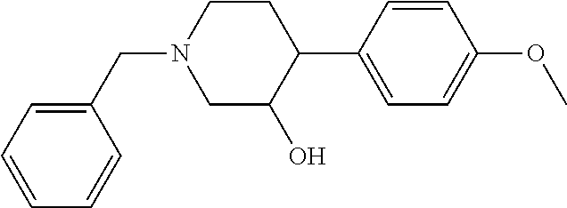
C1=CC(C2CCN(CC3=CC=CC=C3)CC2O)=CC=C1OC
